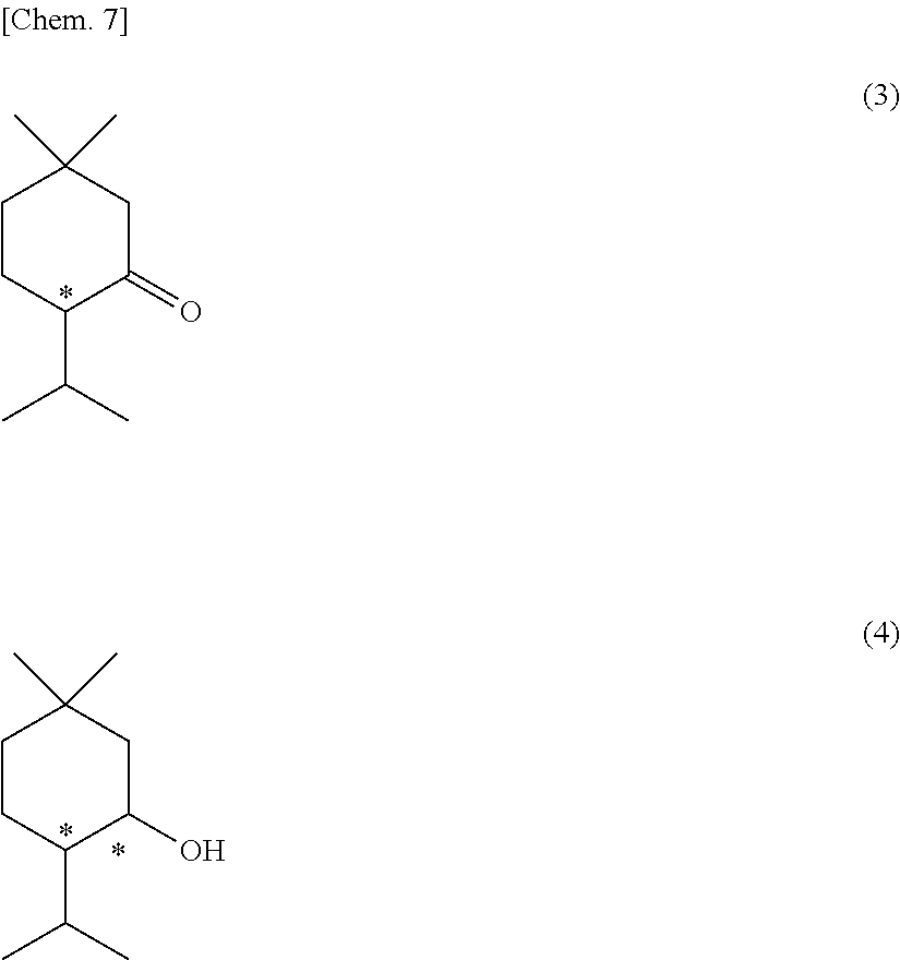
C1CC(C(C)C)C(=O)CC1(C)C.C1CC(C(C)C)C(O)CC1(C)C
